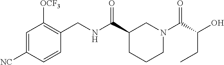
C1=C([NC])C=CC(CNC(C2CCCN(C(C(O)CC)=O)C2)=O)=C1[OCF3]
